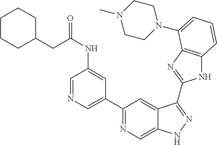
C1(C2=NC=C3C(=C2)C(C2=NC4=C(N2)C=CC=C4N2CCN(C)CC2)=NN3)=CN=CC(NC(=O)CC2CCCCC2)=C1
